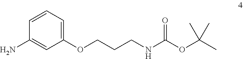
C1(N)=CC(OCCCNC(OC(C)(C)C)=O)=CC=C1
